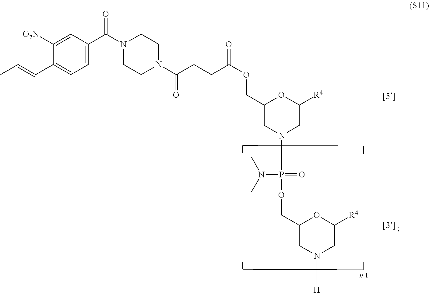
C1=C(C(N2CCN(C(CCC(OCC3CN(P(OCC4CN([H])CC([R4])O4)(N(C)C)=O)CC([R4])O3)=O)=O)CC2)=O)C=C([O2N])C(C=CC)=C1
